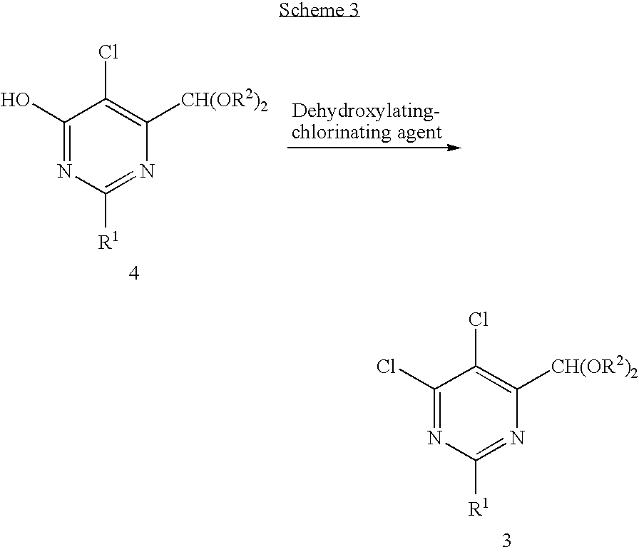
C1(O)=NC([R1])=NC([CH(OR2)2])=C1Cl.C1(Cl)=NC([R1])=NC([CH(OR2)2])=C1Cl
